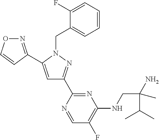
N1=C(C2=CC(C3=NC(NCC(N)(C)C(C)C)=C(F)C=N3)=NN2CC2=CC=CC=C2F)C=CO1
